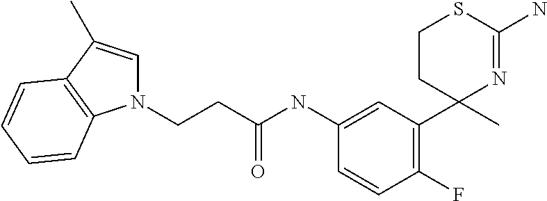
C(C(NC1=CC(C2(C)N=C(N)SCC2)=C(F)C=C1)=O)CN1C=C(C)C2=C1C=CC=C2
